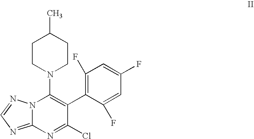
C1(F)=C(C2=C(N3CCC(C)CC3)N3C(=NC=N3)N=C2Cl)C(F)=CC(F)=C1
